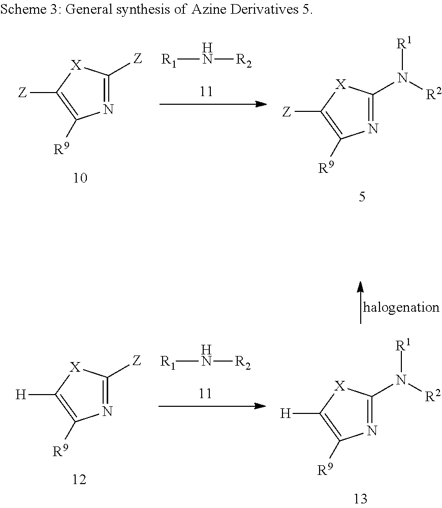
N1=C([Z])[X]C([Z])=C1[R9].[R1]N[R2].N1=C(N([R2])[R1])[X]C([Z])=C1[R9].N1=C([Z])[X]C([H])=C1[R9].[R1]N[R2].N1=C(N([R2])[R1])[X]C([H])=C1[R9]
